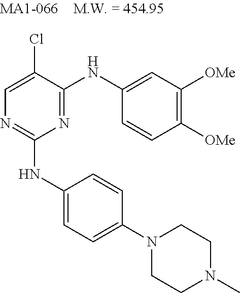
C1=C(Cl)C(NC2=CC([OMe])=C([OMe])C=C2)=NC(NC2=CC=C(N3CCN(C)CC3)C=C2)=N1
